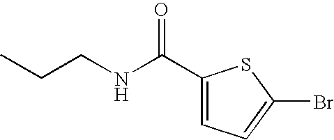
C(NCCC)(C1=CC=C(Br)S1)=O
